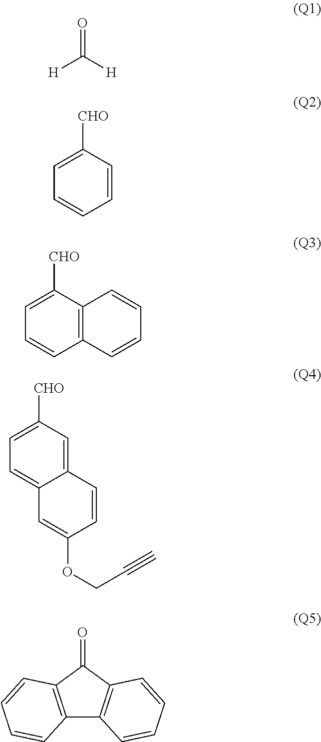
[H]C([H])=O.C1=CC([CHO])=CC=C1.C12=C(C([CHO])=CC=C1)C=CC=C2.C12=CC([CHO])=CC=C1C=C(OCC#C)C=C2.C12=C(C(=O)C3=C1C=CC=C3)C=CC=C2
